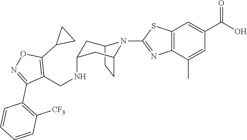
C12CCC(CC(NCC3=C(C4CC4)ON=C3C3=C([CF3])C=CC=C3)C1)N2C1=NC2=C(C=C(C(O)=O)C=C2C)S1
